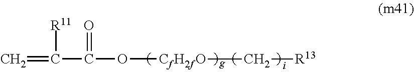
C(O[CfH2fO]C[R13])(C(=C)[R11])=O
